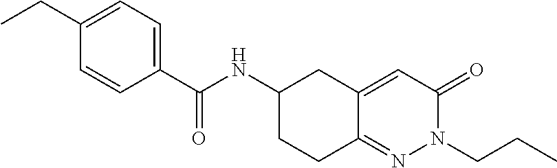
C1(CC)=CC=C(C(NC2CCC3=NN(CCC)C(=O)C=C3C2)=O)C=C1
